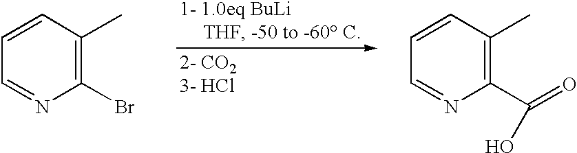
C1=NC(Br)=C(C)C=C1.C1=NC(C(=O)O)=C(C)C=C1
